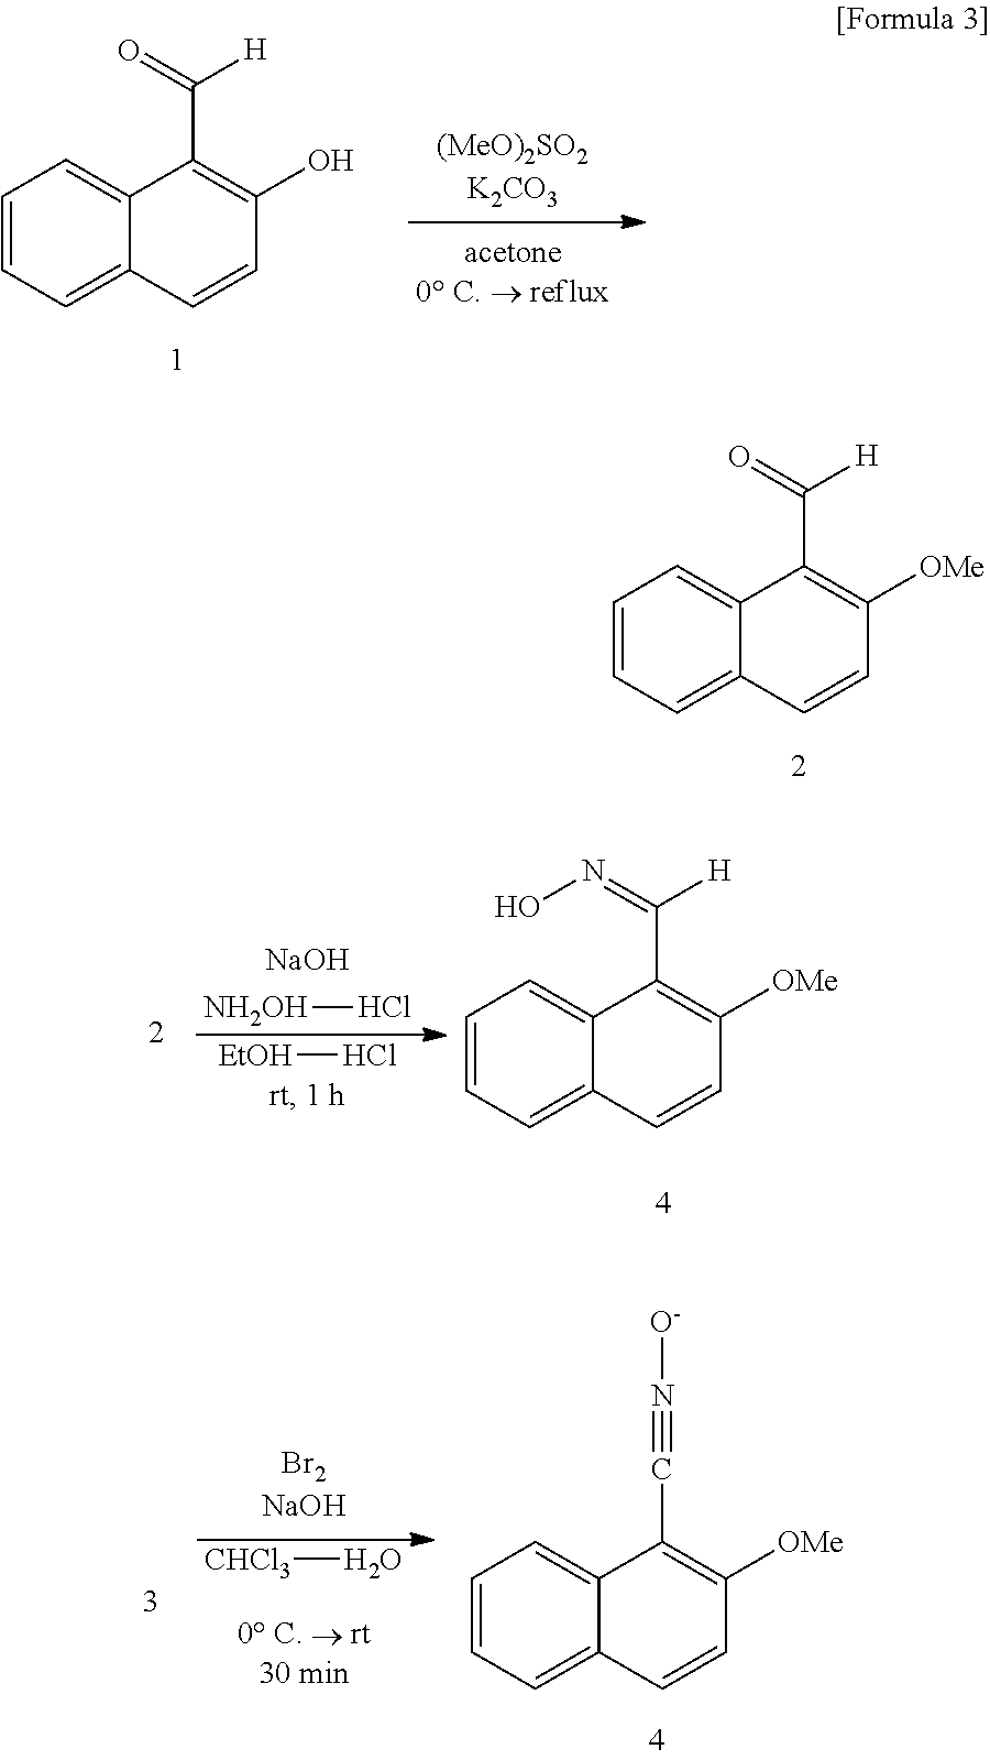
C1=CC=C2C(=C1)C(C(=O)[H])=C(O)C=C2.C1=CC=C2C(=C1)C(C(=O)[H])=C([OMe])C=C2.[NH2OH]Cl.[NaOH].[EtOH]Cl.C1=CC=C2C(=C1)C(C(=NO)[H])=C([OMe])C=C2.C1=CC=C2C(=C1)C(C#N[O-])=C([OMe])C=C2.[CHCl3]O
